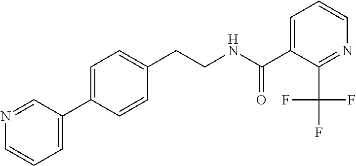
C(CNC(=O)C1=CC=CN=C1C(F)(F)F)C1=CC=C(C2=CC=CN=C2)C=C1
